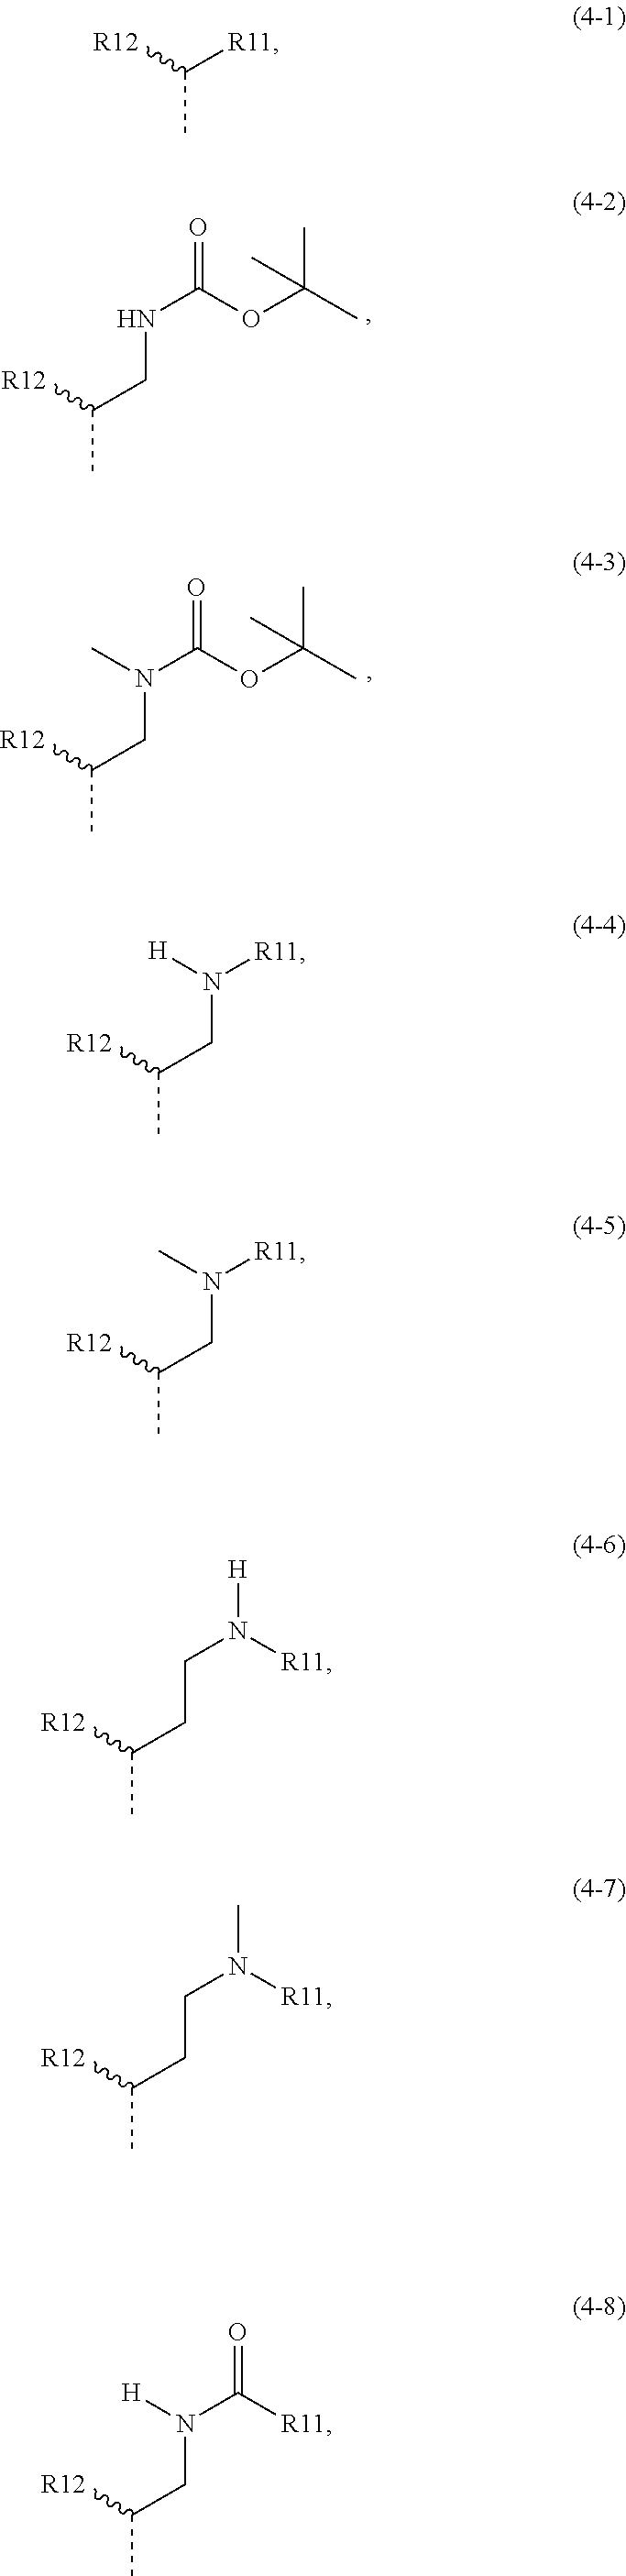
CC([R12])CNC(=O)OC(C)(C)C.CC([R12])CN(C(=O)OC(C)(C)C)C.CC([R12])[R11].CC([R12])CN([R11])[H].CC([R12])CN([R11])C.CC([R12])CCN([H])[R11].CC([R12])CCN(C)[R11].CC([R12])CN(C(=O)[R11])[H]
